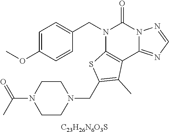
C1=C(OC)C=CC(CN2C3=C(C4=NC=NN4C2=O)C(C)=C(CN2CCN(C(C)=O)CC2)S3)=C1.[C23H26N6O3S]
